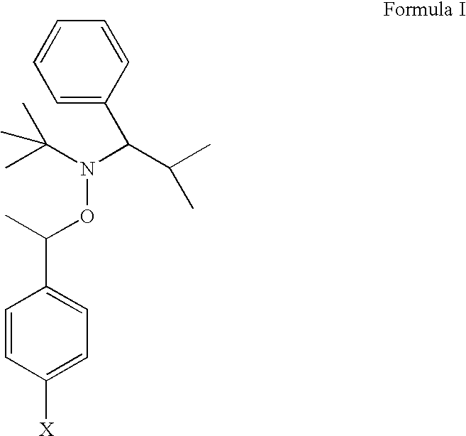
C1=C(C(N(C(C)(C)C)OC(C)C2=CC=C([X])C=C2)C(C)C)C=CC=C1
